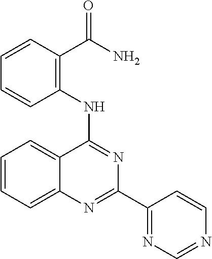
C1=CC=C2C(=C1)C(NC1=C(C(N)=O)C=CC=C1)=NC(C1=NC=NC=C1)=N2
